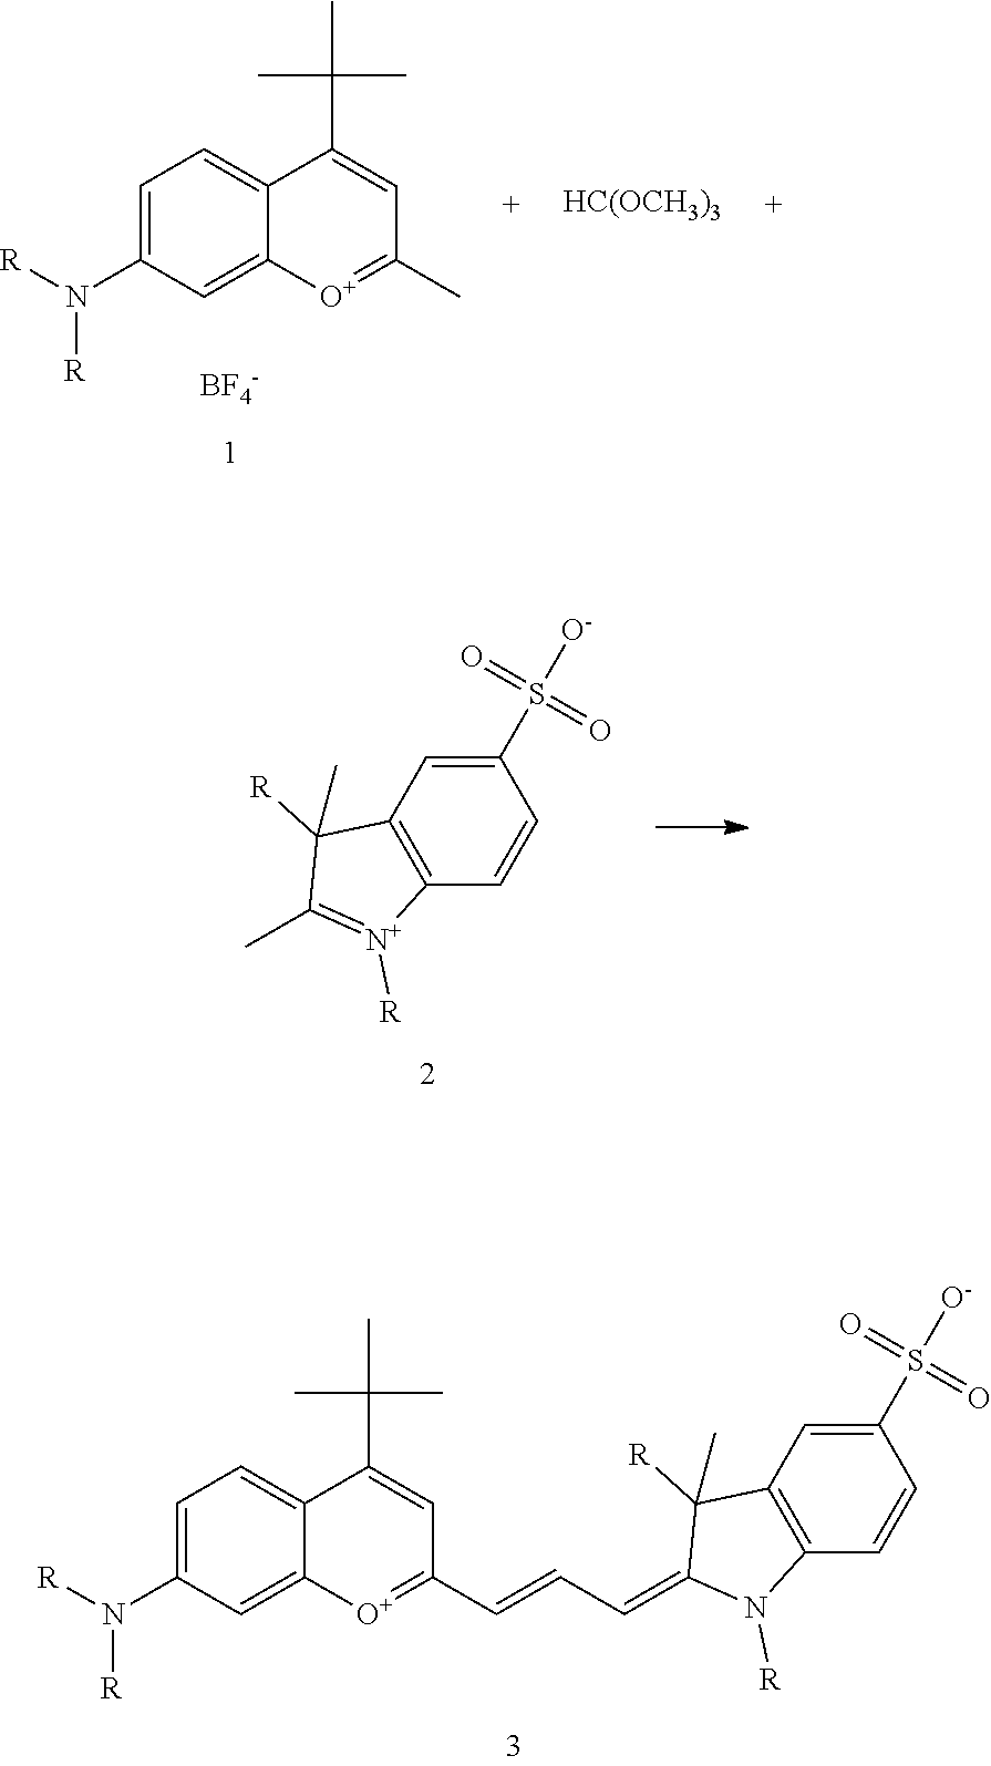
C1=C(N([R])[R])C=C2C(=C1)C(C(C)(C)C)=CC(C)=[O+]2.[BF4-].[HC(OCH3)3].C12=C(C=CC(S([O-])(=O)=O)=C1)[N+]([R])=C(C)C2([R])C.C12=C(C=CC(S([O-])(=O)=O)=C1)N([R])C(=CC=CC1=[O+]C3=CC(N([R])[R])=CC=C3C(C(C)(C)C)=C1)C2([R])C
